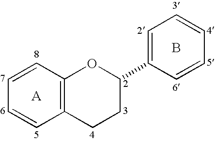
C1=C(C2OC3=C(CC2)C=CC=C3)C=CC=C1.[A].B
